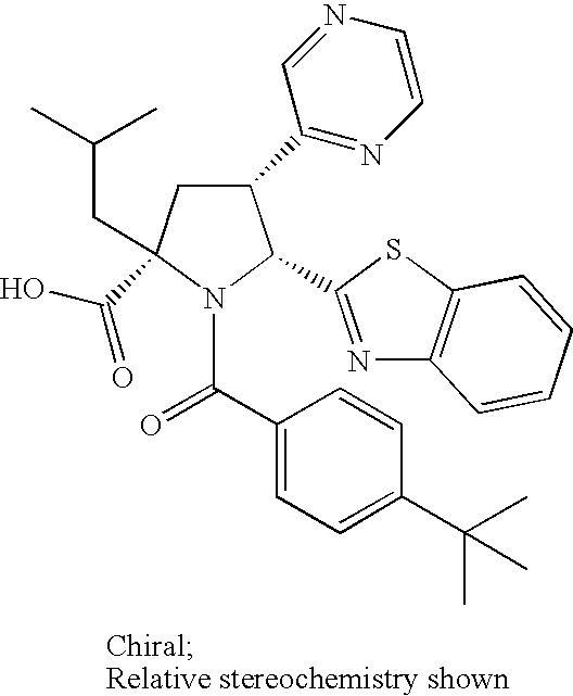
C1(C2=NC=CN=C2)CC(C(O)=O)(CC(C)C)N(C(C2=CC=C(C(C)(C)C)C=C2)=O)C1C1=NC2=C(S1)C=CC=C2
